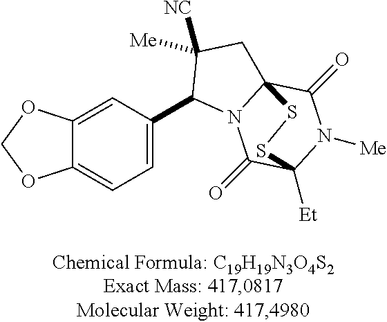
C1(C2=CC=C3C(=C2)OCO3)N2C3(CC1([Me])[NC])C(=O)N([Me])C([Et])(C2=O)SS3
